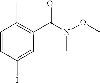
C1=CC(C)=C(C(=O)N(OC)C)C=C1I
